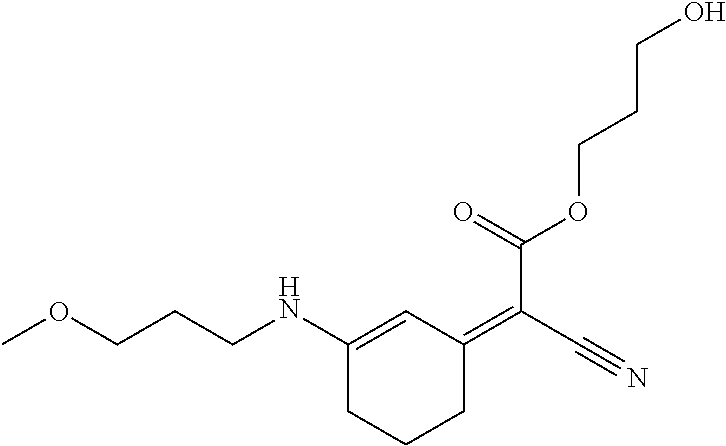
C(CNC1=CC(=C(C#N)C(=O)OCCCO)CCC1)COC
